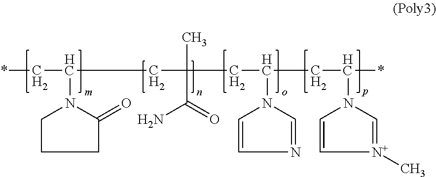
*CC(N1C(=O)CCC1)CC(CC(CC(N1C=[N+](C)C=C1)*)N1C=NC=C1)(C)C(=O)N
